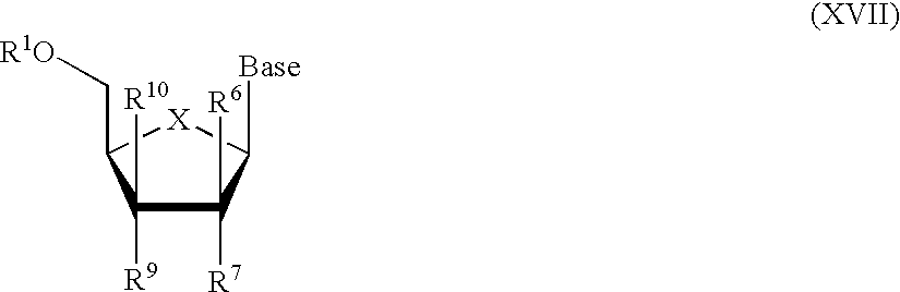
C1([R9])([R10])C(C[R1O])[X]C([Base])C1([R6])[R7]
